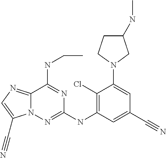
N1(C2=CC(C#N)=CC(NC3=NN4C(=NC=C4C#N)C(NCC)=N3)=C2Cl)CC(NC)CC1
